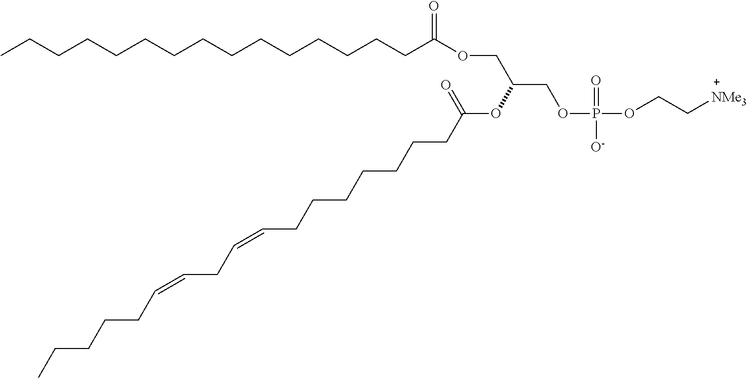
CCCCCCCCCCCCCCCC(OCC(COP(=O)([O-])OCC[NMe3])OC(CCCCCCCC=CCC=CCCCCC)=O)=O
